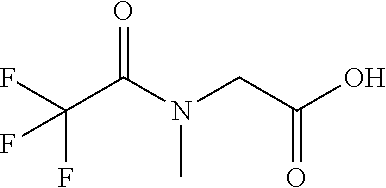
O=C(C(F)(F)F)N(C)CC(=O)O
